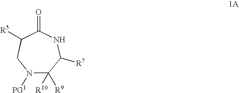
N1([PG1])C([R10])([R9])C([R7])NC(=O)C([R5])C1
